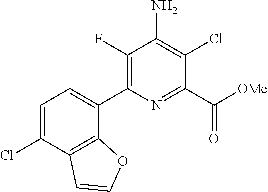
C1(F)=C(C2=CC=C(Cl)C3=C2OC=C3)N=C(C([OMe])=O)C(Cl)=C1N
